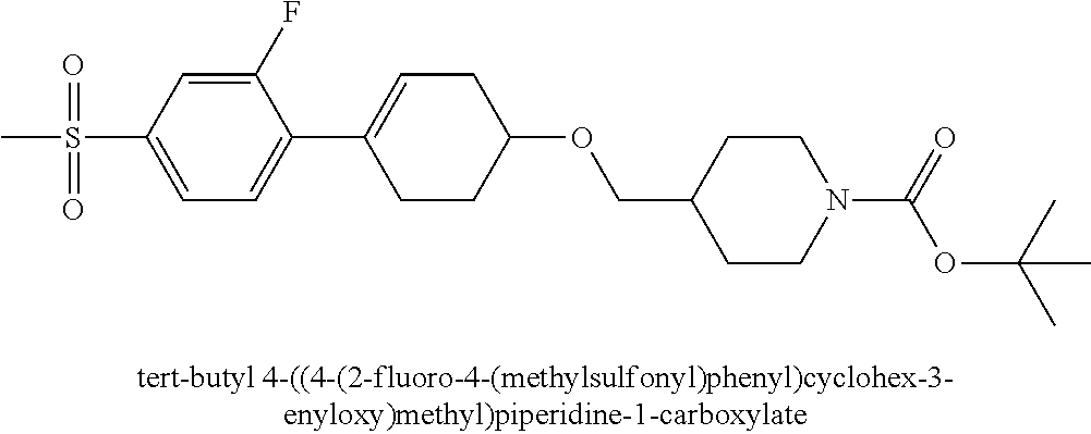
S(C1=CC=C(C2=CCC(OCC3CCN(C(=O)OC(C)(C)C)CC3)CC2)C(F)=C1)(=O)(=O)C
